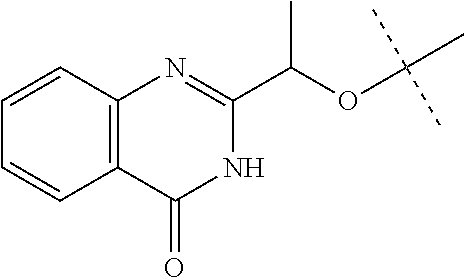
C12=C(C=CC=C1)N=C(C(OC(C)(C)C)C)NC2=O
